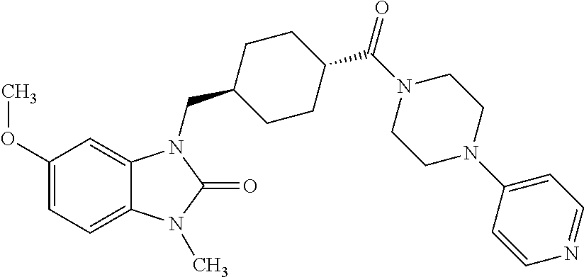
C1(OC)=CC=C2C(=C1)N(CC1CCC(C(N3CCN(C4=CC=NC=C4)CC3)=O)CC1)C(=O)N2C
